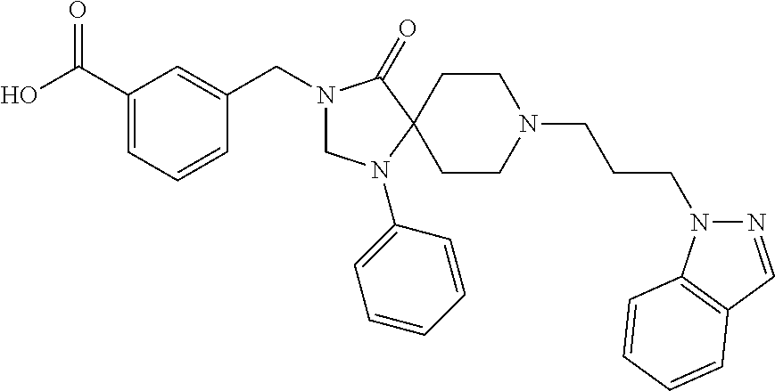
N1(CC2=CC(C(O)=O)=CC=C2)CN(C2=CC=CC=C2)C2(C1=O)CCN(CCCN1N=CC3=C1C=CC=C3)CC2
